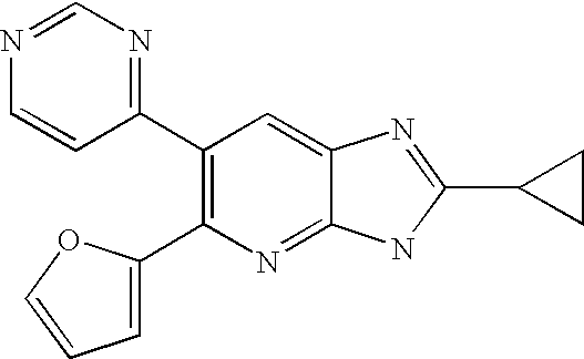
N1=CN=C(C2=C(C3=CC=CO3)N=C3C(=C2)N=C(C2CC2)N3)C=C1
